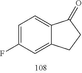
C1=C(F)C=C2C(=C1)C(=O)CC2
